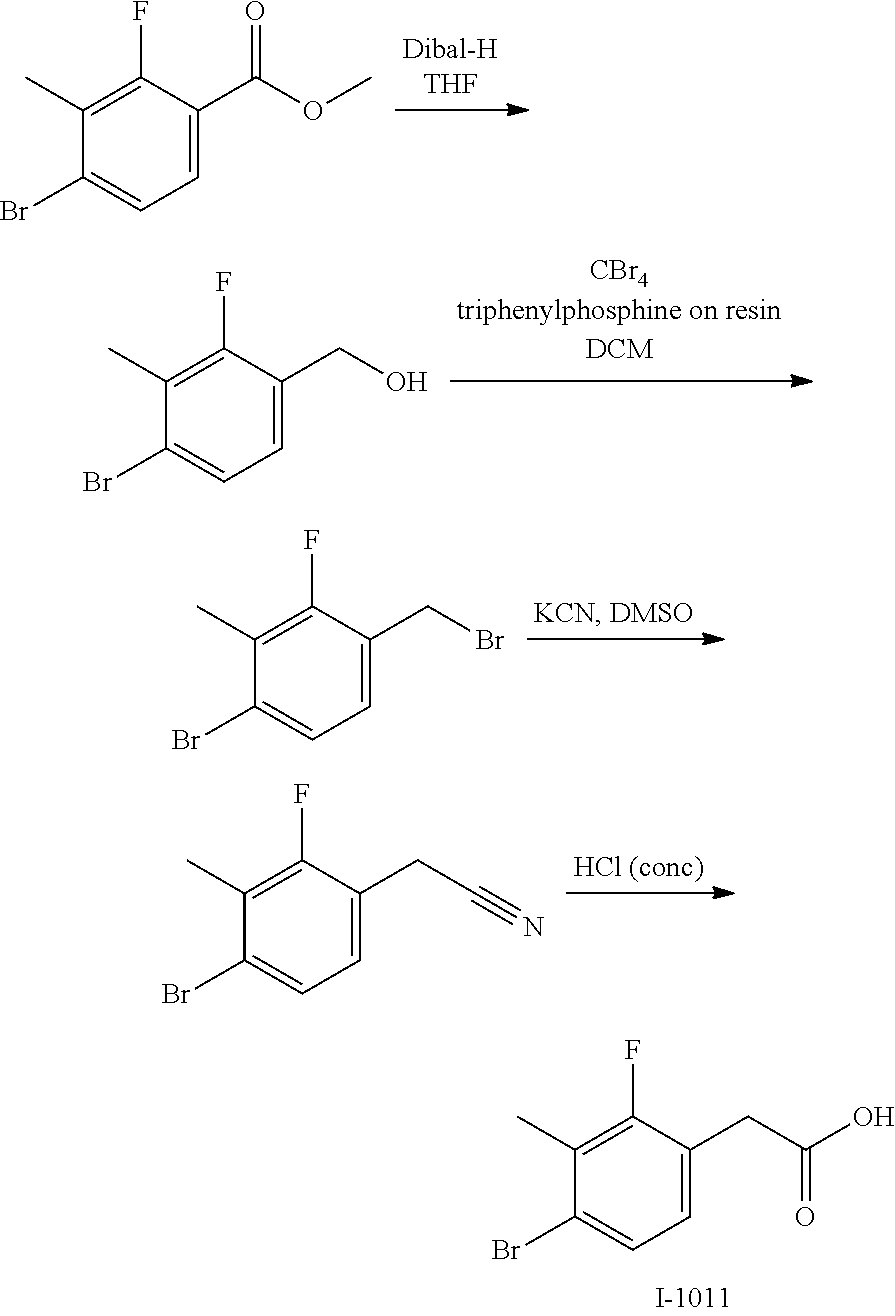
C1(C)=C(F)C(C(OC)=O)=CC=C1Br.C1(C)=C(F)C(CO)=CC=C1Br.C1(C)=C(F)C(CBr)=CC=C1Br.C1(C)=C(F)C(CC#N)=CC=C1Br.C1(C)=C(F)C(CC(O)=O)=CC=C1Br
